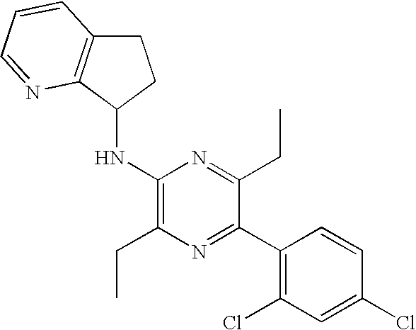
C1C2=C(C(NC3=C(CC)N=C(C4=C(Cl)C=C(Cl)C=C4)C(CC)=N3)C1)N=CC=C2
